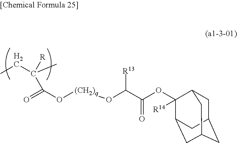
CCC([R])(C)C(=O)O[(CH2)q]OC([R13])C(=O)OC1([R14])C2CC3CC(CC1C3)C2
